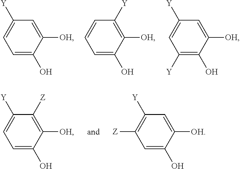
C1=C(O)C([OH])=CC([Y])=C1.C1=C(O)C([OH])=C([Y])C=C1.C1([Y])=C(O)C([OH])=CC([Y])=C1.C1=C(O)C([OH])=C([Z])C([Y])=C1.C1=C(O)C([OH])=CC([Y])=C1[Z]
